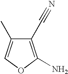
C1(C#N)=C(N)OC=C1C
